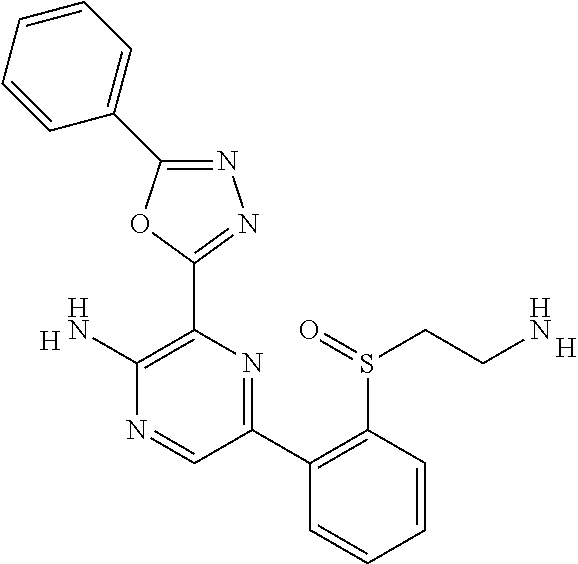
[H].C1(N)=C(C2=NN=C(C3=CC=CC=C3)O2)N=C(C2=C(S(CCN)=O)C=CC=C2)C=N1.[H]
